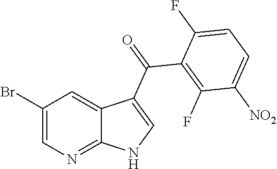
C1(Br)=CN=C2C(=C1)C(C(C1=C(F)C([NO2])=CC=C1F)=O)=CN2
